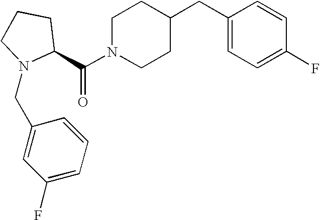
C(N1CCC(CC2=CC=C(F)C=C2)CC1)(=O)C1CCCN1CC1=CC(F)=CC=C1
